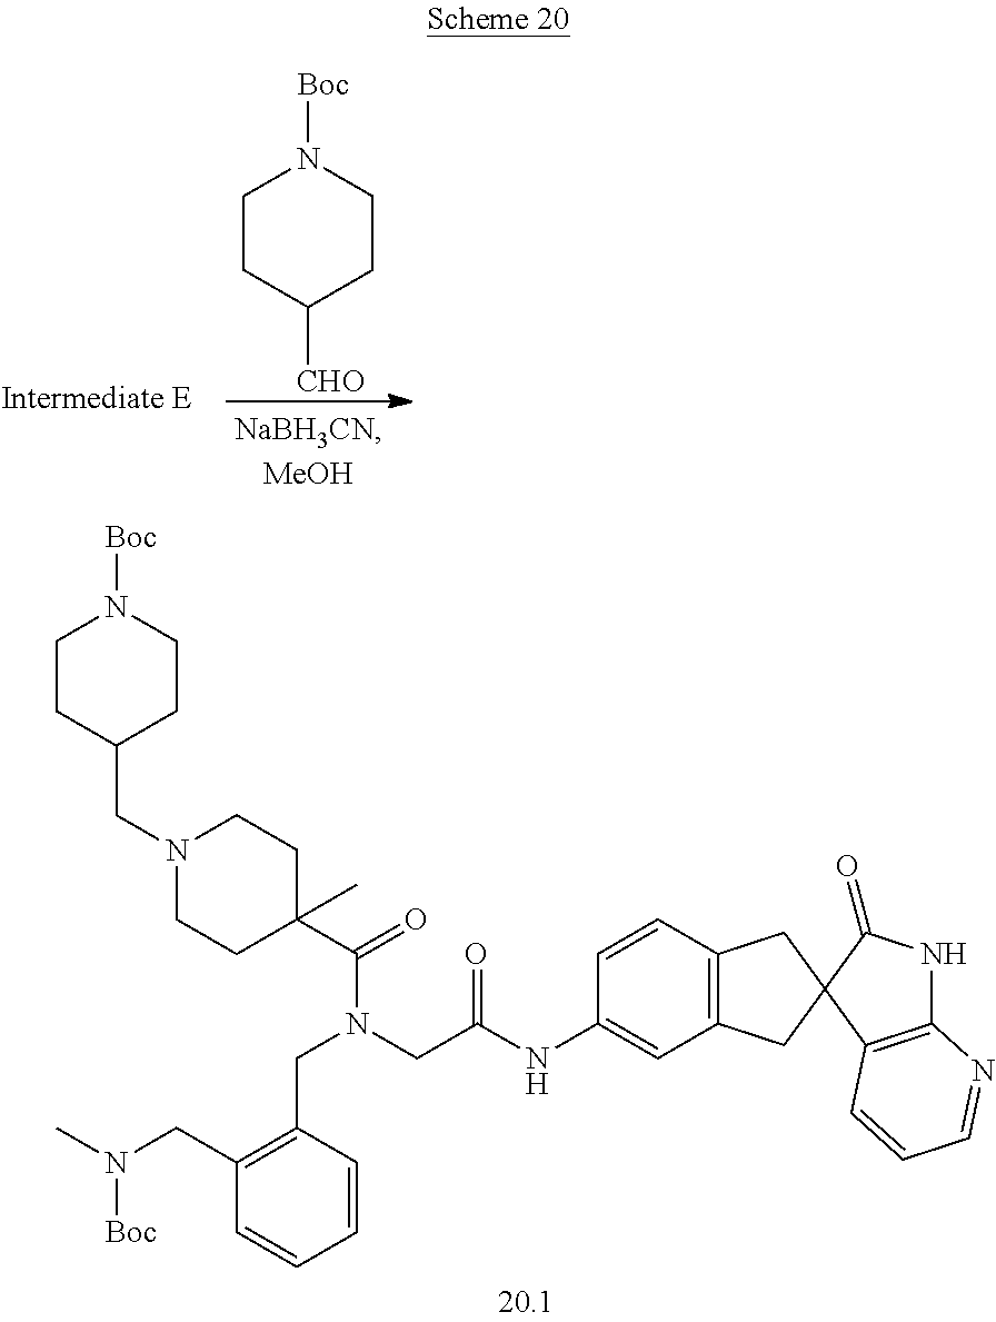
C1CC([CHO])CCN1[Boc].C1(CN(C)[Boc])=C(CN(CC(NC2=CC3=C(C=C2)CC2(C3)C(=O)NC3=C2C=CC=N3)=O)C(=O)C2(C)CCN(CC3CCN([Boc])CC3)CC2)C=CC=C1
